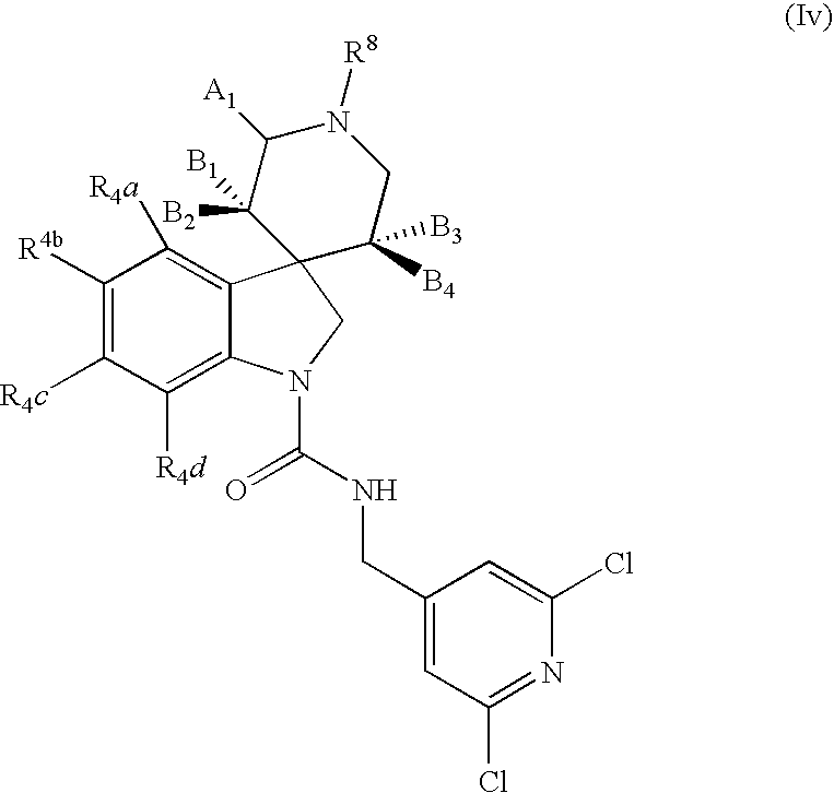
C1([R4b])=C([R4c])C([R4d])=C2C(=C1[R4a])C1(CN2C(NCC2=CC(Cl)=NC(Cl)=C2)=O)C([B4])([B3])CN([R8])C([A1])C1([B2])[B1]
